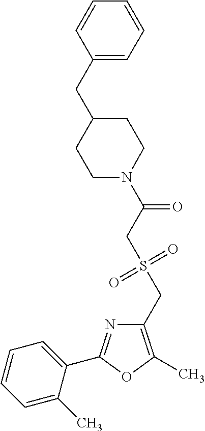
C1(CS(=O)(=O)CC(=O)N2CCC(CC3=CC=CC=C3)CC2)=C(C)OC(C2=CC=CC=C2C)=N1
